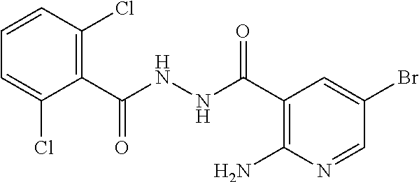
C1(C(NNC(C2=C(Cl)C=CC=C2Cl)=O)=O)=C(N)N=CC(Br)=C1
